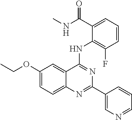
C1(OCC)=CC=C2C(=C1)C(NC1=C(F)C=CC=C1C(NC)=O)=NC(C1=CN=CC=C1)=N2
